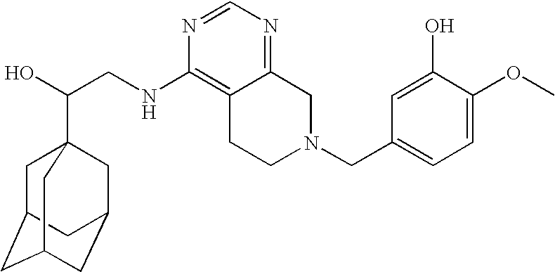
C(CNC1=C2C(=NC=N1)CN(CC1=CC=C(OC)C(O)=C1)CC2)(O)C12CC3CC(CC(C1)C3)C2
